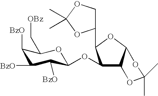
C1([BzO])C(C[OBz])OC(OC2C3C(OC2C2COC(C)(C)O2)OC(C)(C)O3)C([BzO])C1[BzO]
